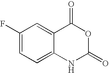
C1(F)=CC=C2C(=C1)C(=O)OC(=O)N2
